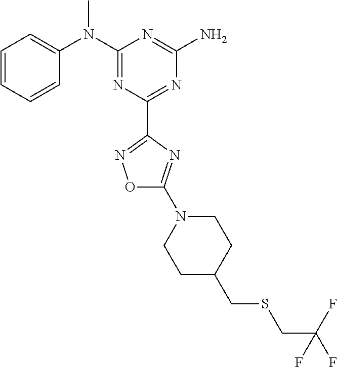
C1=CC=CC(N(C2=NC(C3=NOC(N4CCC(CSCC(F)(F)F)CC4)=N3)=NC(N)=N2)C)=C1
